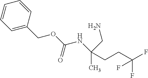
CC(CCC(F)(F)F)(NC(OCC1=CC=CC=C1)=O)CN
